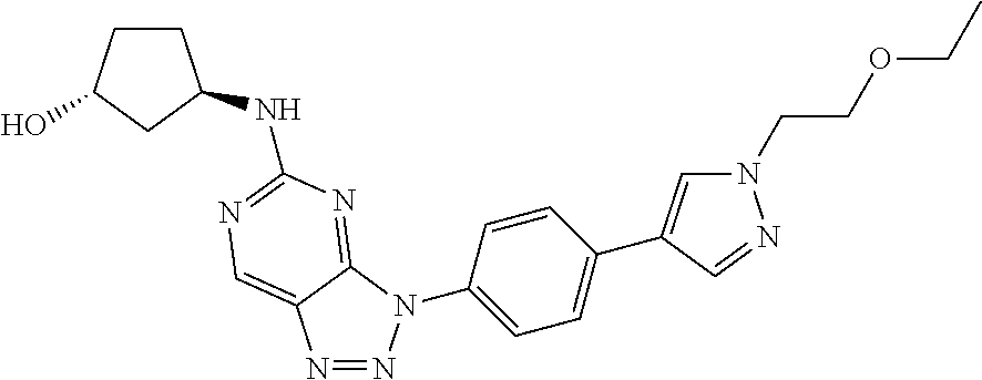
C1CC(O)CC1NC1=NC=C2C(=N1)N(C1=CC=C(C3=CN(CCOCC)N=C3)C=C1)N=N2
